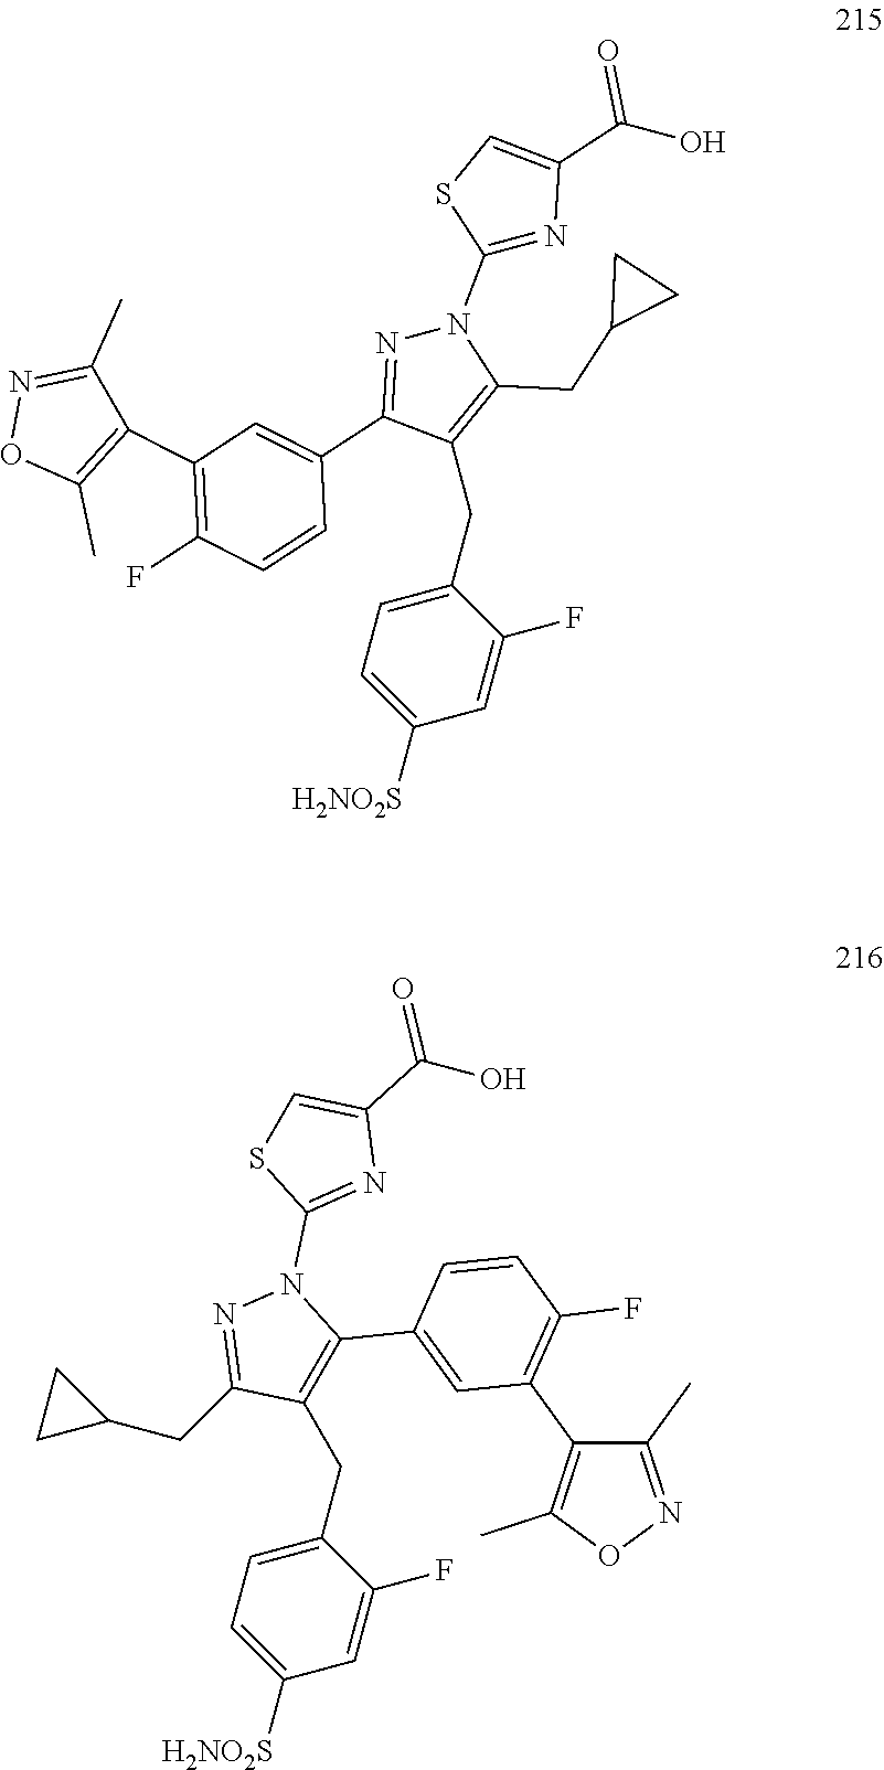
C1(CC2=CC=C([H2NO2S])C=C2F)=C(CC2CC2)N(C2=NC(C(O)=O)=CS2)N=C1C1=CC(C2=C(C)ON=C2C)=C(F)C=C1.C(C1=CC=C([H2NO2S])C=C1F)C1=C(C2=CC(C3=C(C)ON=C3C)=C(F)C=C2)N(C2=NC(C(O)=O)=CS2)N=C1CC1CC1
